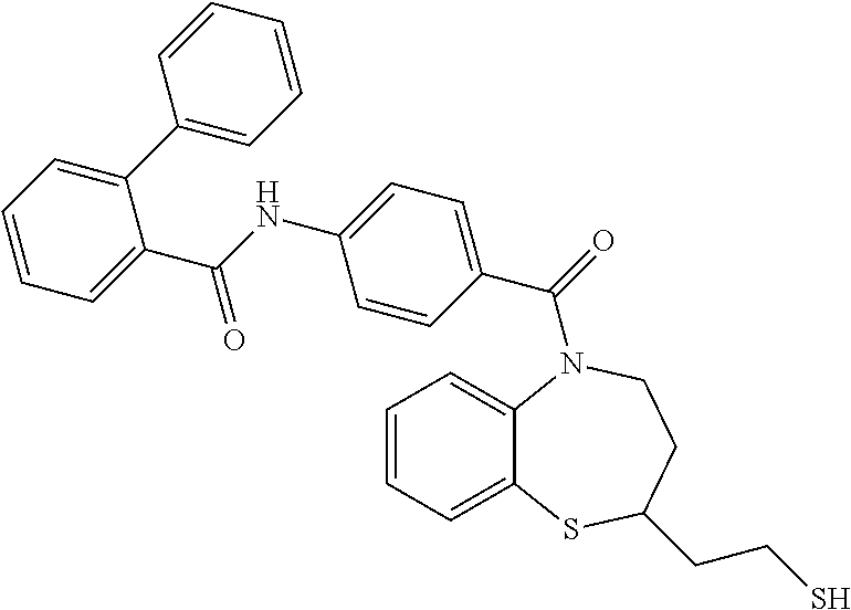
C1=CC=C2C(=C1)N(C(=O)C1=CC=C(NC(C3=CC=CC=C3C3=CC=CC=C3)=O)C=C1)CCC(CCS)S2
